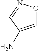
C1=C(N)C=NO1
